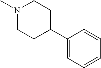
N1(C)CCC(C2=CC=CC=C2)CC1
